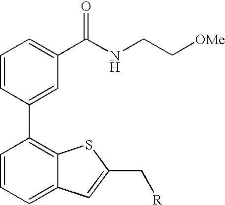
C1=CC(C2=C3C(=CC=C2)C=C(C[R])S3)=CC(C(NCC[OMe])=O)=C1
